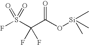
O=C(O[Si](C)(C)C)C(S(F)(=O)=O)(F)F
